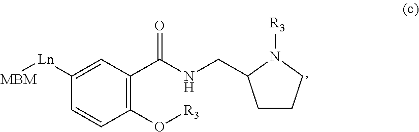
[R3]OC1=C(C(NCC2CCCN2[R3])=O)C=C([Ln][MBM])C=C1
